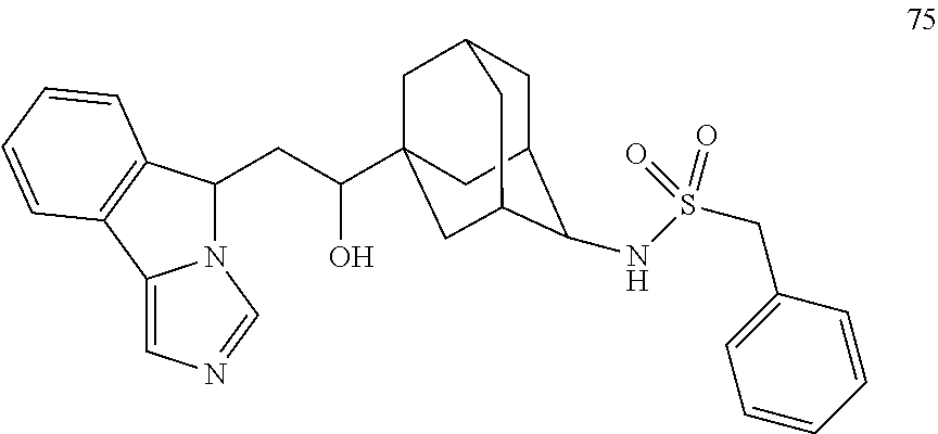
C1(CC(O)C23CC4CC(C(NS(CC5=CC=CC=C5)(=O)=O)C(C2)C4)C3)N2C(=CN=C2)C2=C1C=CC=C2
